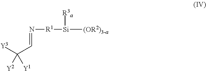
N([R1][Si]([(OR2)3-a])[R3a])=CC([Y3])([Y2])[Y1]
